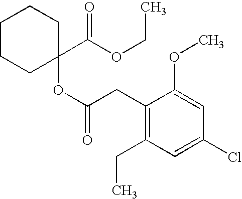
C1CCC(OC(CC2=C(CC)C=C(Cl)C=C2OC)=O)(C(=O)OCC)CC1
